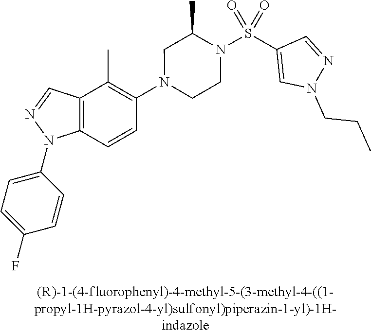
N1(C2=C(C)C3=C(C=C2)N(C2=CC=C(F)C=C2)N=C3)CCN(S(C2=CN(CCC)N=C2)(=O)=O)C(C)C1
